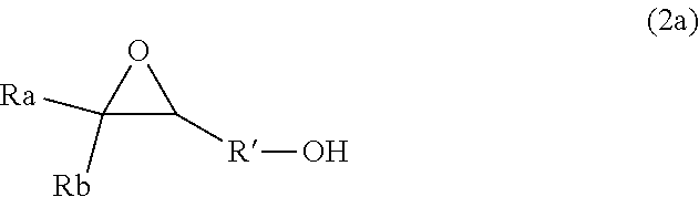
C1([Ra])([Rb])C([R]O)O1
